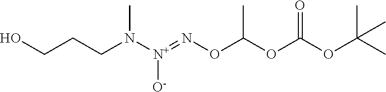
O(C(OC(OC(C)(C)C)=O)C)N=[N+](N(CCCO)C)[O-]
